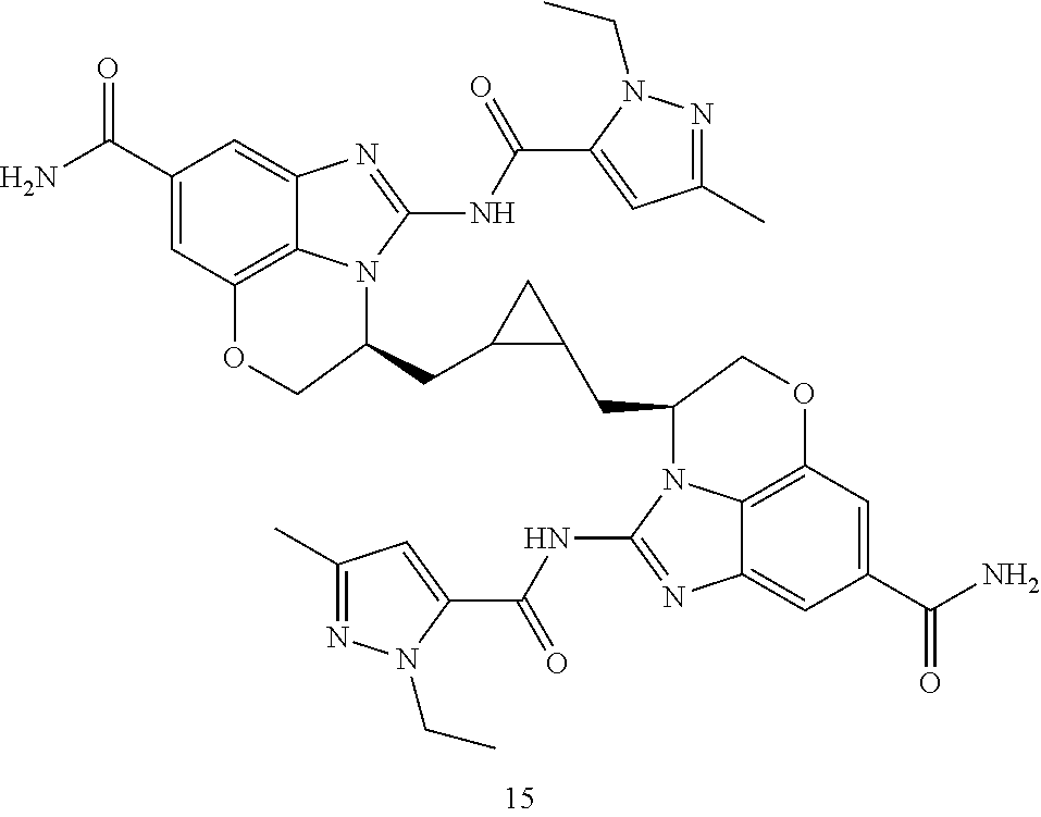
C1(C(N)=O)=CC2=C3C(=C1)N=C(NC(C1=CC(C)=NN1CC)=O)N3C(CC1CC1CC1N3C4=C(C=C(C(N)=O)C=C4N=C3NC(C3=CC(C)=NN3CC)=O)OC1)CO2
